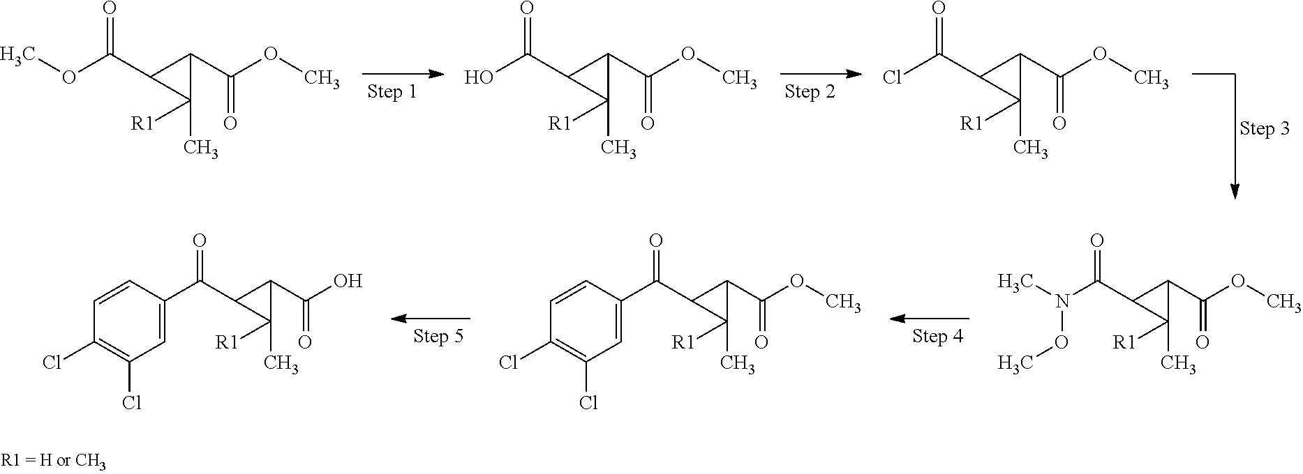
O(C(=O)C1C(C)([R1])C1C(OC)=O)C.OC(=O)C1C(C)([R1])C1C(OC)=O.ClC(=O)C1C(C)([R1])C1C(OC)=O.N(C(=O)C1C(C)([R1])C1C(OC)=O)(OC)C.C1(C(=O)C2C(C)([R1])C2C(OC)=O)=CC(Cl)=C(Cl)C=C1.C1(C(=O)C2C(C)([R1])C2C(O)=O)=CC(Cl)=C(Cl)C=C1
